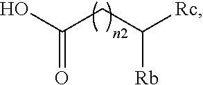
OC(CC([Rc])[Rb])=O
